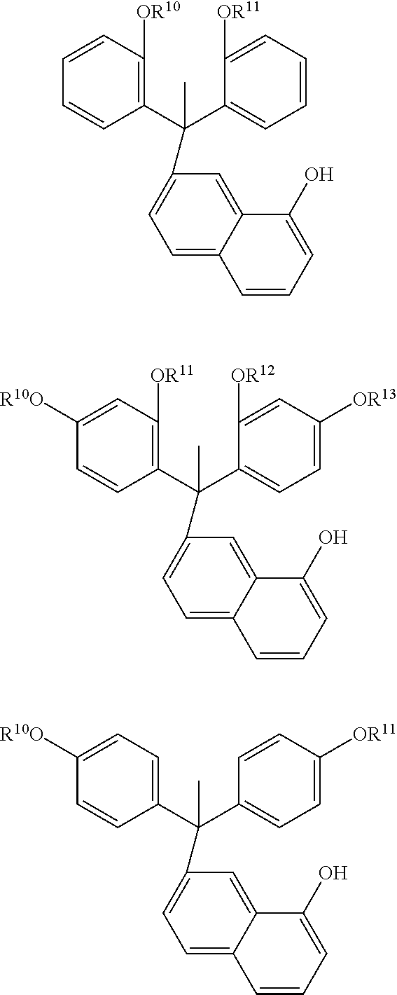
C1=C(C(C2=C([OR11])C=C([R10O])C=C2)(C2=CC=C3C(=C2)C(O)=CC=C3)C)C([OR12])=CC([OR13])=C1.C1(C(C2=CC=C([R10O])C=C2)(C2=CC=C3C(=C2)C(O)=CC=C3)C)=CC=C([OR11])C=C1.C1(C(C2=C([OR10])C=CC=C2)(C2=CC=C3C(=C2)C(O)=CC=C3)C)=CC=CC=C1[OR11]
